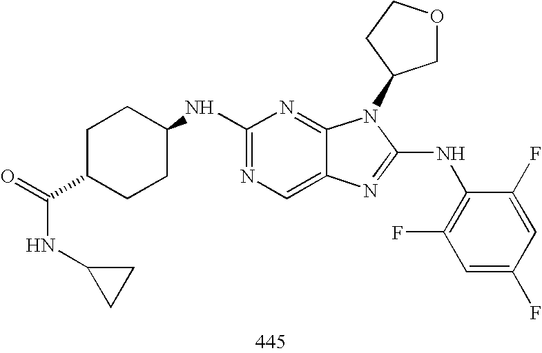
C1(NC2CCC(C(=O)NC3CC3)CC2)=NC=C2C(=N1)N(C1COCC1)C(NC1=C(F)C=C(F)C=C1F)=N2
